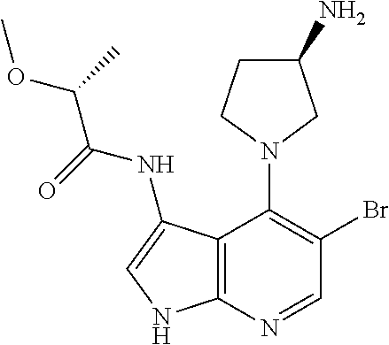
C12=C(N=CC(Br)=C1N1CC(N)CC1)NC=C2NC(=O)C(OC)C
